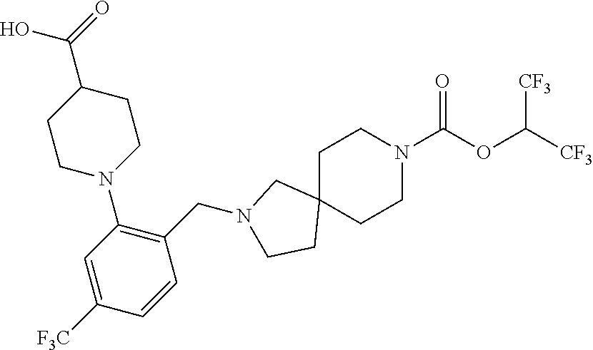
C1C2(CCN(C(OC([CF3])[CF3])=O)C1)CN(CC1=C(N3CCC(C(=O)O)CC3)C=C([F3C])C=C1)CC2
